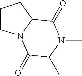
C1CN2C(C1)C(=O)N(C)C(C)C2=O
